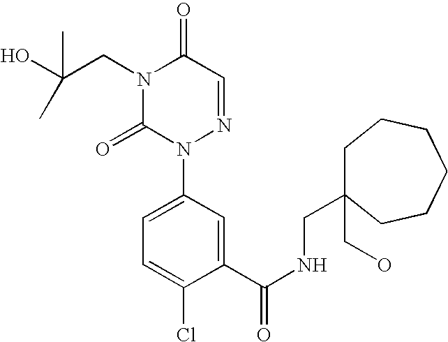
N1(CC(O)(C)C)C(=O)N(C2=CC=C(Cl)C(C(NCC3(CO)CCCCCC3)=O)=C2)N=CC1=O
